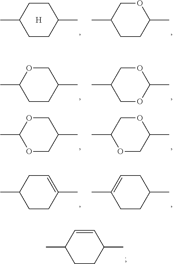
C1CC(C)C=CC1C.C1CC(C)CCC1C.[H].C1CC(C)OCC1C.C1CC(C)COC1C.C1OC(C)OCC1C.O1CC(C)COC1C.O1CC(C)OCC1C.C1CC(C)=CCC1C.C1CC(C)CC=C1C
